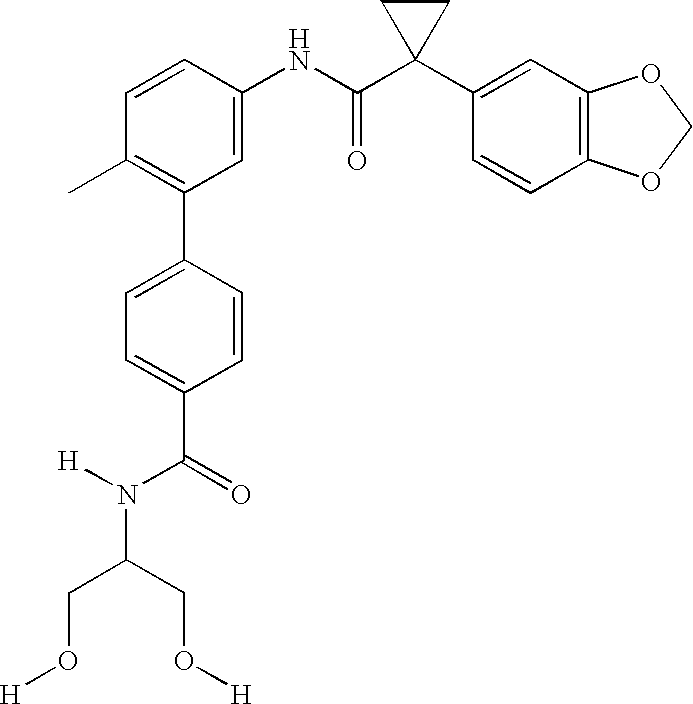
C1(NC(C2(C3=CC4=C(C=C3)OCO4)CC2)=O)=CC(C2=CC=C(C(N(C(CO[H])CO[H])[H])=O)C=C2)=C(C)C=C1
